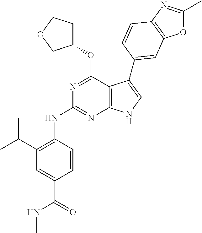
N(C1=NC2=C(C(OC3CCOC3)=N1)C(C1=CC3=C(N=C(C)O3)C=C1)=CN2)C1=C(C(C)C)C=C(C(=O)NC)C=C1
